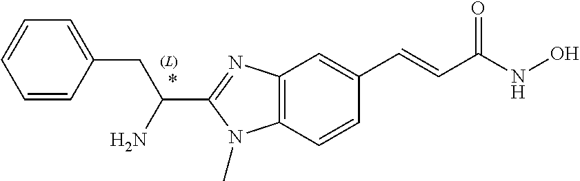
C1=CC(CC(C2=NC3=C(N2C)C=CC(C=CC(NO)=O)=C3)N)=CC=C1
